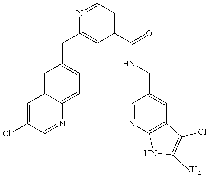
C1=C(Cl)C=NC2=CC=C(CC3=CC(C(NCC4=CC5=C(N=C4)NC(N)=C5Cl)=O)=CC=N3)C=C12
